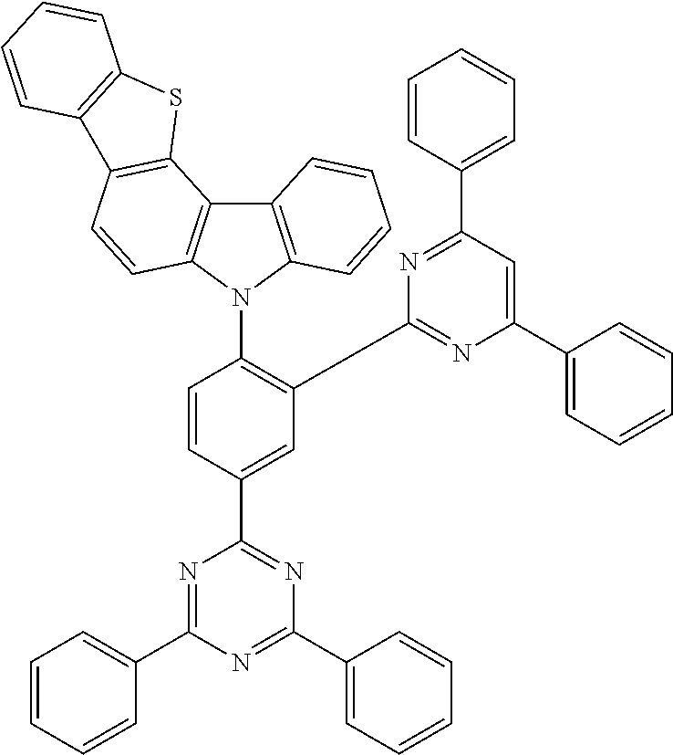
C12=C(N(C3=C(C4=NC(C5=CC=CC=C5)=CC(C5=CC=CC=C5)=N4)C=C(C4=NC(C5=CC=CC=C5)=NC(C5=CC=CC=C5)=N4)C=C3)C3=C1C1=C(C=C3)C3=C(S1)C=CC=C3)C=CC=C2
